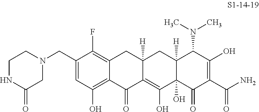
C1(CN2CC(=O)NCC2)=CC(O)=C2C(=C1F)CC1([H])C(=C(O)C3(O)C([H])(C1)C(N(C)C)C(O)=C(C(N)=O)C3=O)C2=O
